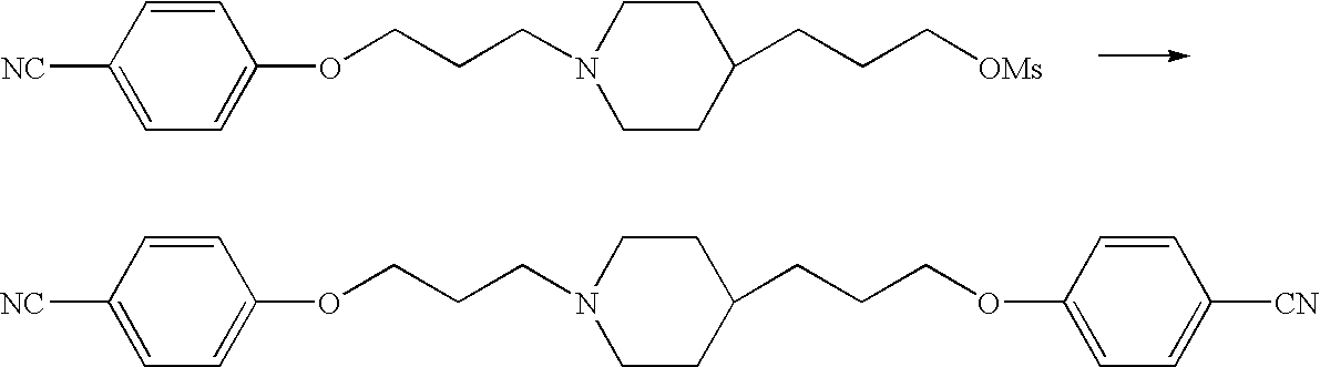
C1=CC([NC])=CC=C1OCCCN1CCC(CCC[OMs])CC1.C1=CC([NC])=CC=C1OCCCN1CCC(CCCOC2=CC=C([CN])C=C2)CC1
